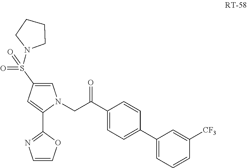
C1=C(S(=O)(=O)N2CCCC2)C=C(C2=NC=CO2)N1CC(C1=CC=C(C2=CC=CC([CF3])=C2)C=C1)=O
